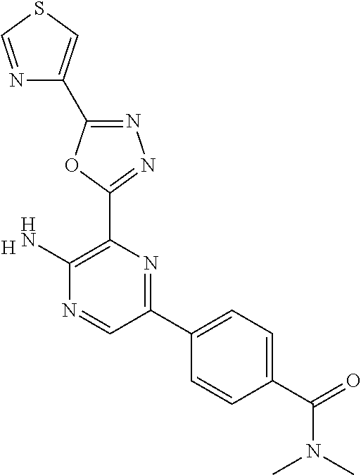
[H].C1(N)=C(C2=NN=C(C3=CSC=N3)O2)N=C(C2=CC=C(C(N(C)C)=O)C=C2)C=N1
